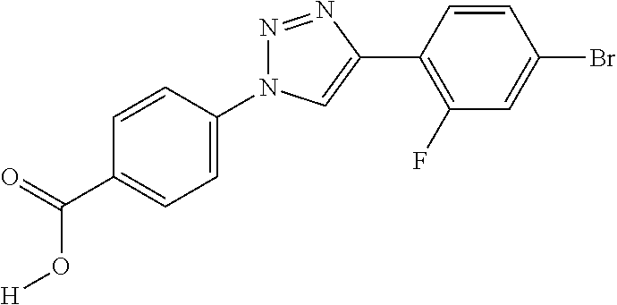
C1(N2N=NC(C3=C(F)C=C(Br)C=C3)=C2)=CC=C(C(=O)O[H])C=C1
